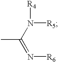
CC(N([R4])[R5])=N[R6]
